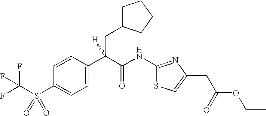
C1=C(C(C(NC2=NC(CC(OCC)=O)=CS2)=O)(CC2CCCC2)[H])C=CC(S(=O)(=O)C(F)(F)F)=C1
